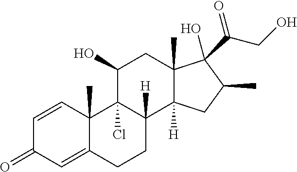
C12(C)C(=CC(=O)C=C1)CCC1([H])C2(Cl)C(O)CC2(C)C1([H])CC(C)C2(O)C(CO)=O
